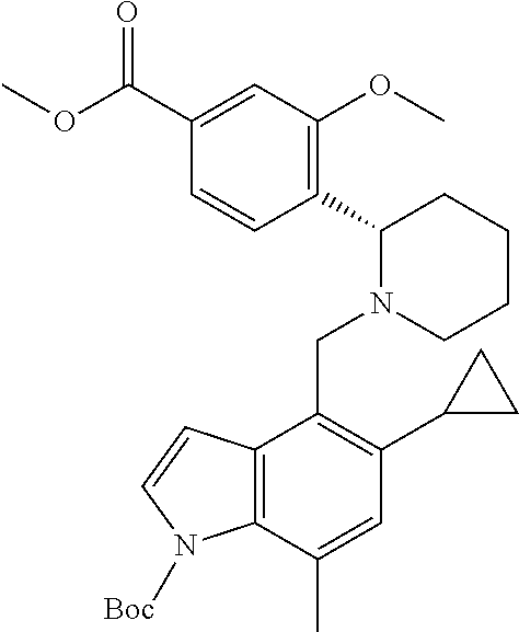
C1=CC(C2N(CC3=C(C4CC4)C=C(C)C4=C3C=CN4[Boc])CCCC2)=C(OC)C=C1C(OC)=O
